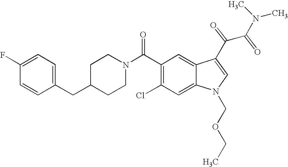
C1(F)=CC=C(CC2CCN(C(C3=C(Cl)C=C4C(=C3)C(C(C(N(C)C)=O)=O)=CN4COCC)=O)CC2)C=C1
